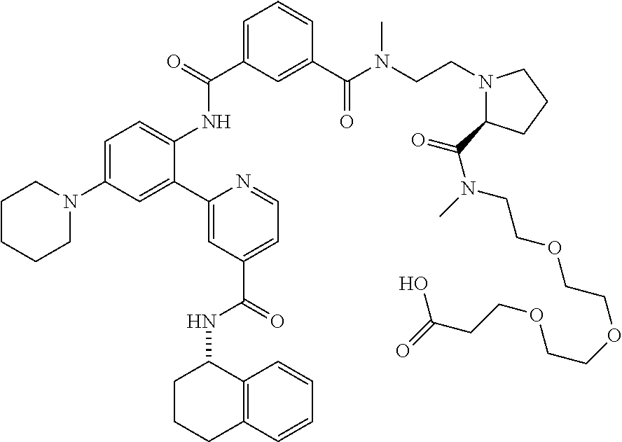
C1=C(N2CCCCC2)C=C(C2=CC(C(=O)NC3CCCC4=C3C=CC=C4)=CC=N2)C(NC(C2=CC=CC(C(N(CCN3C(C(N(C)CCOCCOCCOCCC(=O)O)=O)CCC3)C)=O)=C2)=O)=C1
